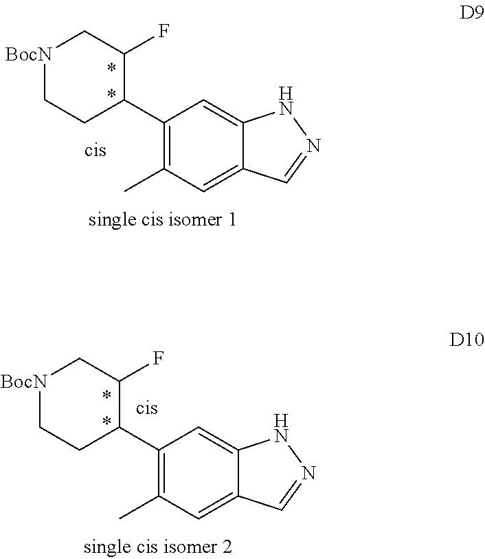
C1(C2C(F)C[BocN]CC2)=C(C)C=C2C(=C1)NN=C2.C1(C2C(F)C[BocN]CC2)=C(C)C=C2C(=C1)NN=C2
